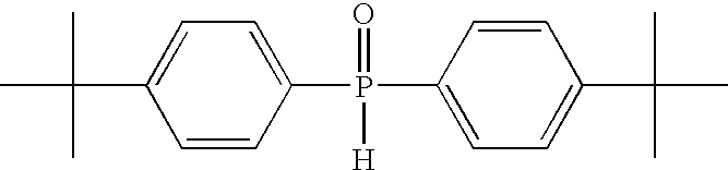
C1=CC(P(C2=CC=C(C(C)(C)C)C=C2)(=O)[H])=CC=C1C(C)(C)C
